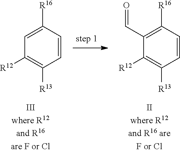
C1([R12])=C([R13])C=CC([R16])=C1C=O.C1([R12])=C([R13])C=CC([R16])=C1
